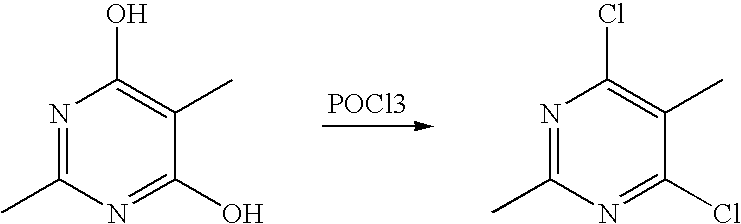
[POCl3].N1=C(C)N=C(O)C(C)=C1O.N1=C(C)N=C(Cl)C(C)=C1Cl
